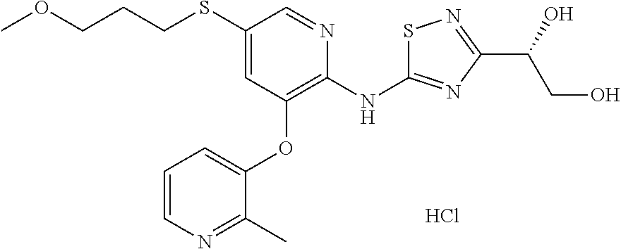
C(CCSC1=CC(OC2=CC=CN=C2C)=C(NC2=NC(C(O)CO)=NS2)N=C1)OC.Cl
